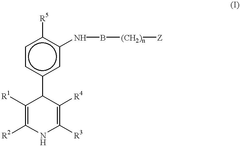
C1([R1])=C([R2])NC([R3])=C([R4])C1c1cc(NB[(CH2)n][Z])c([R5])cc1
